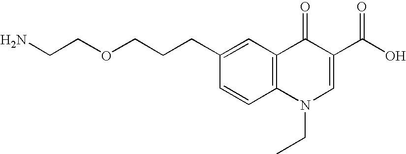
C1(CCCOCCN)=CC2=C(C=C1)N(CC)C=C(C(=O)O)C2=O
